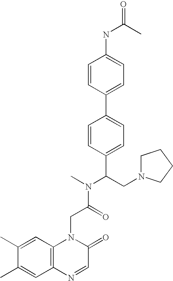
C(C(N(C)C(CN1CCCC1)C1=CC=C(C2=CC=C(NC(=O)C)C=C2)C=C1)=O)N1C2=C(C=C(C)C(C)=C2)N=CC1=O
